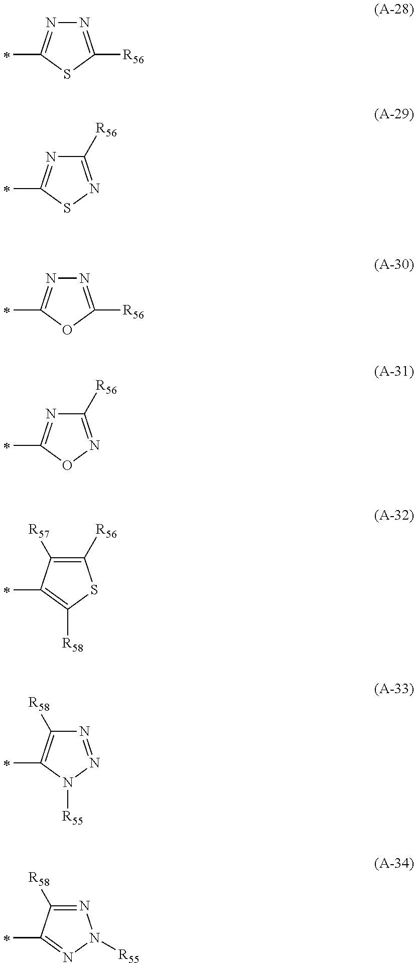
N1=C([R56])SC(C)=N1.C1([R56])=NSC(C)=N1.N1=C([R56])OC(C)=N1.C1([R56])=NOC(C)=N1.C1([R56])=C([R57])C(C)=C([R58])S1.N1=NN([R55])C(C)=C1[R58].N1=C([R58])C(C)=NN1[R55]
